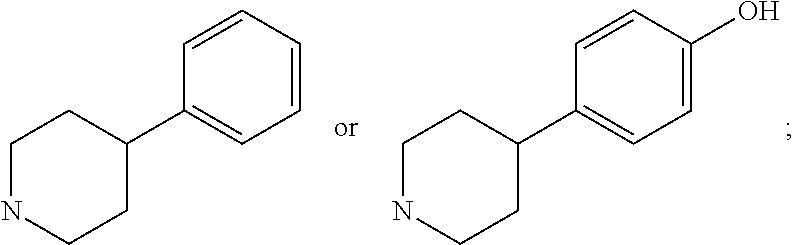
C1=C(O)C=CC(C2CCNCC2)=C1.C1=CC=CC(C2CCNCC2)=C1
